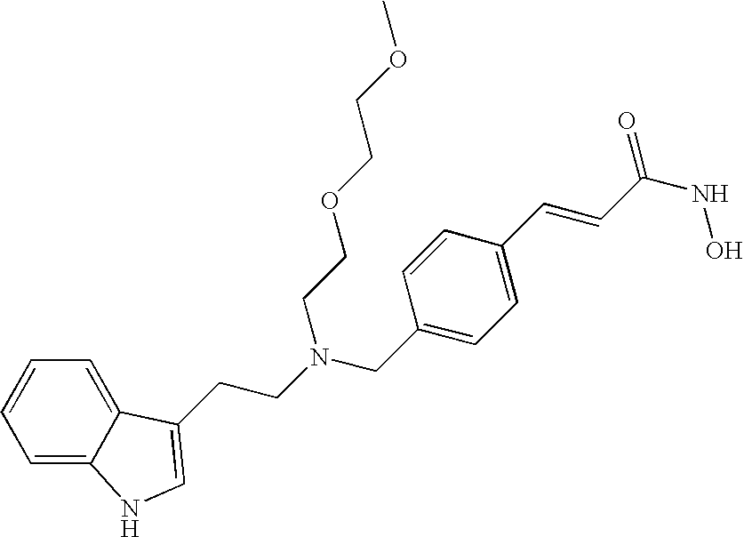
C1=C2C(=CC=C1)C(CCN(CC1=CC=C(C=CC(NO)=O)C=C1)CCOCCOC)=CN2
